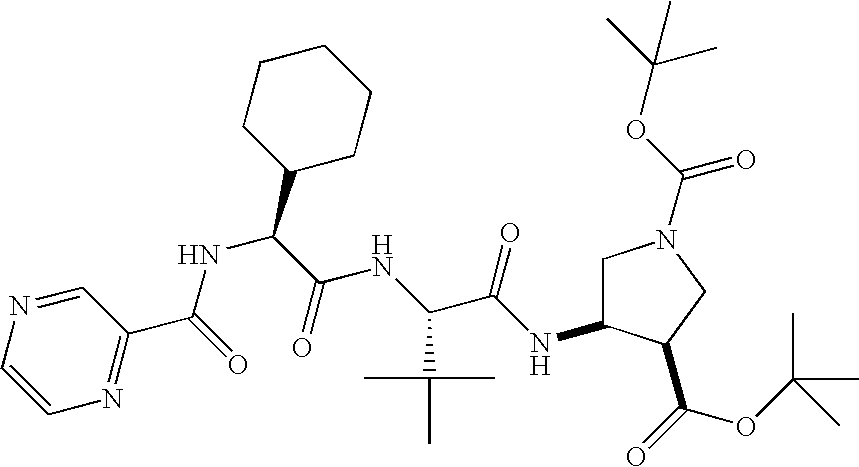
C1=NC=CN=C1C(=O)NC(C1CCCCC1)C(=O)NC(C(NC1CN(C(=O)OC(C)(C)C)CC1C(OC(C)(C)C)=O)=O)C(C)(C)C
